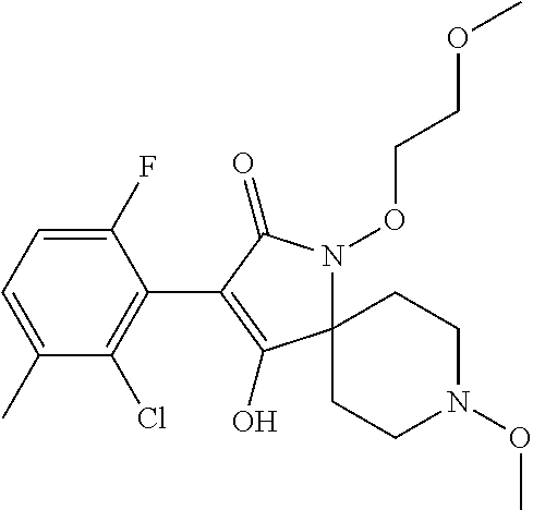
C1(F)=CC=C(C)C(Cl)=C1C1=C(O)C2(N(OCCOC)C1=O)CCN(OC)CC2
